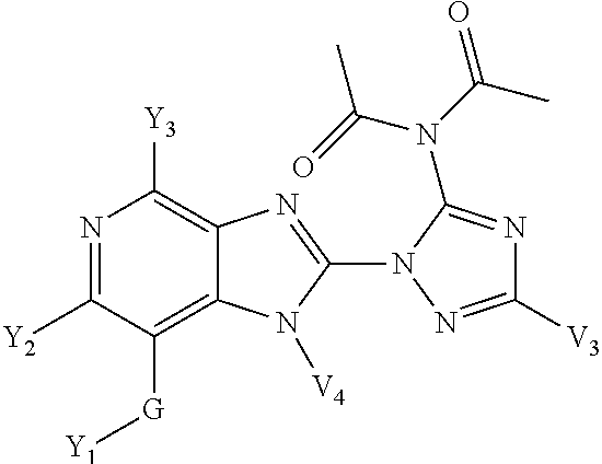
N1=C([Y2])C([G][Y1])=C2C(=C1[Y3])N=C(N1N=C([V3])N=C1N(C(C)=O)C(C)=O)N2[V4]
